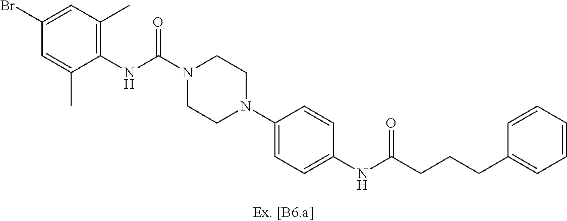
C1(NC(N2CCN(C3=CC=C(NC(CCCC4=CC=CC=C4)=O)C=C3)CC2)=O)=C(C)C=C(Br)C=C1C
